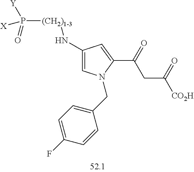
C1(N[(CH2)1-3]P([X])([Y])=O)=CN(CC2=CC=C(F)C=C2)C(C(=O)CC([CO2H])=O)=C1
